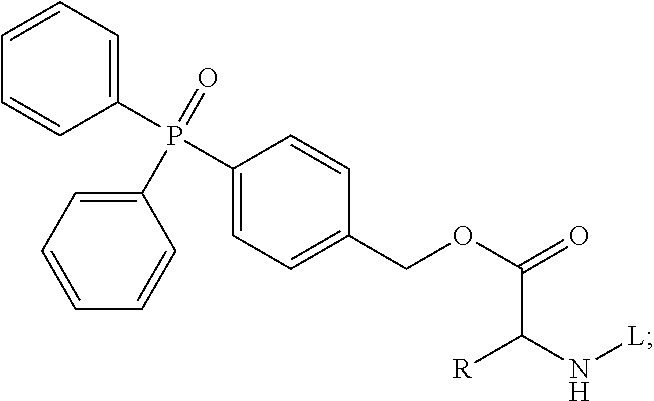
C1(P(C2=CC=C(COC(=O)C(N[L])[R])C=C2)(=O)C2=CC=CC=C2)=CC=CC=C1
